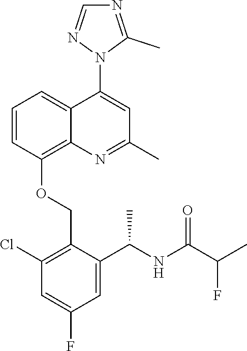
C1=CC(OCC2=C(Cl)C=C(F)C=C2C(NC(C(C)F)=O)C)=C2C(=C1)C(N1C(C)=NC=N1)=CC(C)=N2
